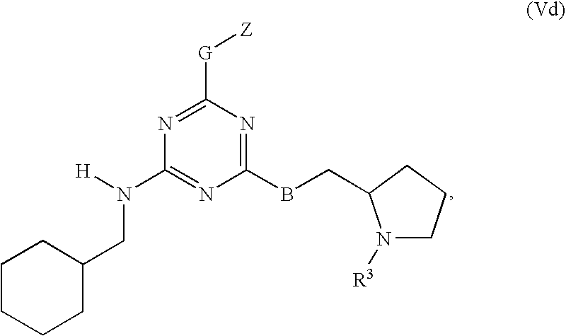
C1(N(CC2CCCCC2)[H])=NC(BCC2N([R3])CCC2)=NC([G][Z])=N1
